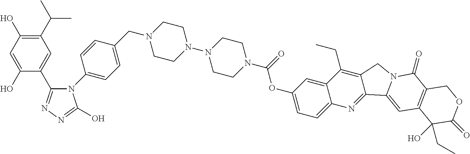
C(N1CCN(N2CCN(C(OC3=CC=C4C(=C3)C(CC)=C3C(=N4)C4=CC5=C(C(=O)N4C3)COC(=O)C5(O)CC)=O)CC2)CC1)C1=CC=C(N2C(C3=CC(C(C)C)=C(O)C=C3O)=NN=C2O)C=C1
